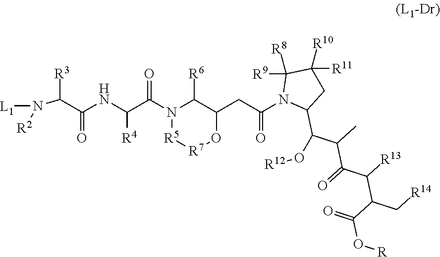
N(C(C(NC(C(N1C([R6])C(CC(N2C(C(O[R12])C(C)C(=O)C(C(C(=O)O[R])C[R14])[R13])CC([R11])([R10])C2([R9])[R8])=O)O[R7][R5]1)=O)[R4])=O)[R3])([L1])[R2]
